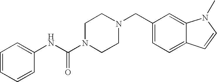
C1=CC=CC(NC(N2CCN(CC3=CC=C4C(=C3)N(C)C=C4)CC2)=O)=C1
